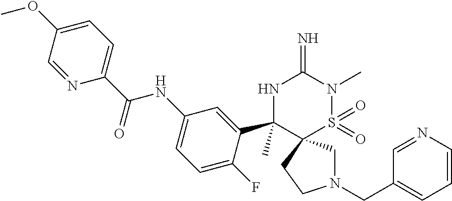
C1(OC)=CC=C(C(NC2=CC=C(F)C(C3(C)NC(=N)N(C)S(=O)(=O)C34CN(CC3=CC=CN=C3)CC4)=C2)=O)N=C1
